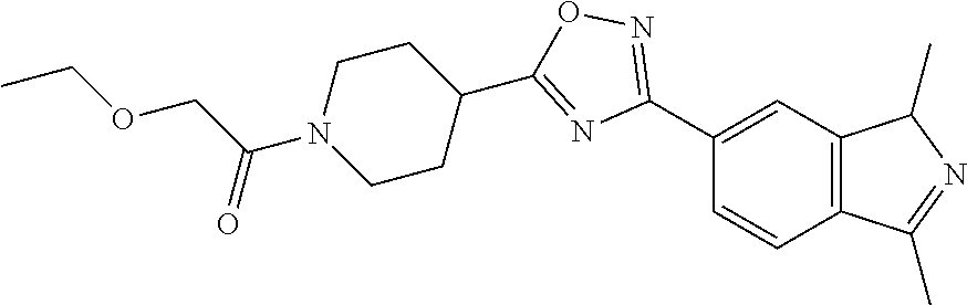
C1(C2=NOC(C3CCN(C(COCC)=O)CC3)=N2)=CC2=C(C=C1)C(C)=NC2C
